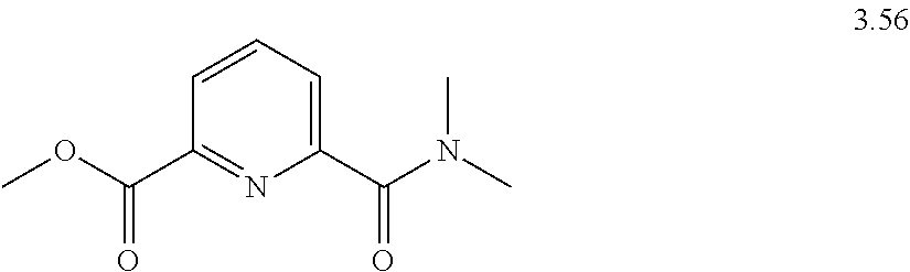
C1(C(N(C)C)=O)=CC=CC(C(OC)=O)=N1
